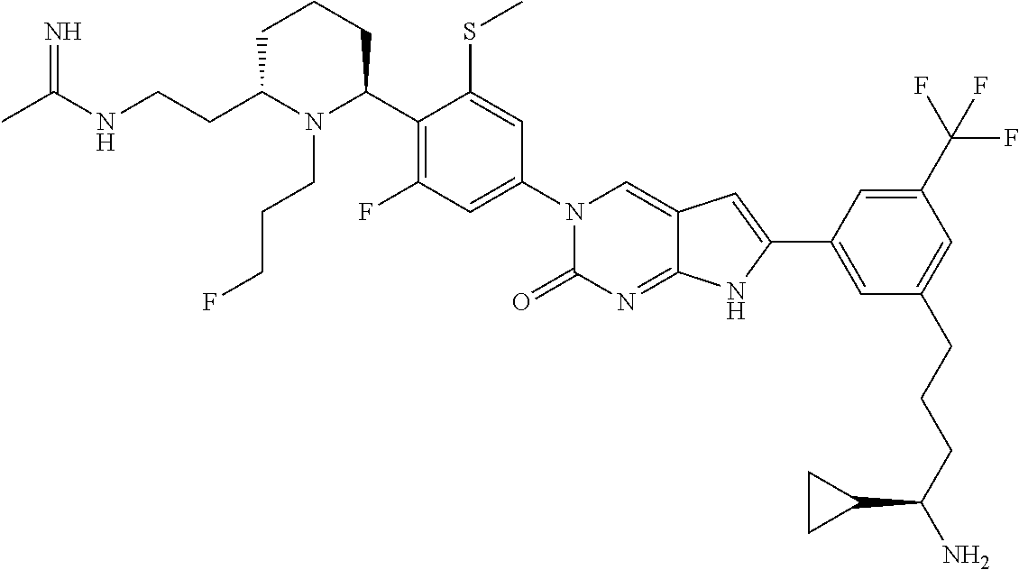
C1C(CCNC(C)=N)N(CCCF)C(C2=C(F)C=C(N3C(=O)N=C4C(=C3)C=C(C3=CC(CCCC(N)C5CC5)=CC(C(F)(F)F)=C3)N4)C=C2SC)CC1
